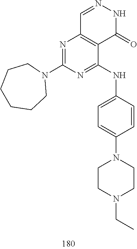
C1=NNC(=O)C2=C1N=C(N1CCCCCC1)N=C2NC1=CC=C(N2CCN(CC)CC2)C=C1
